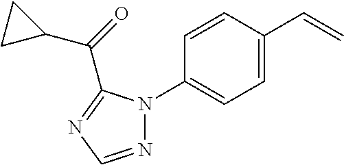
N1=CN=C(C(=O)C2CC2)N1C1=CC=C(C=C)C=C1
